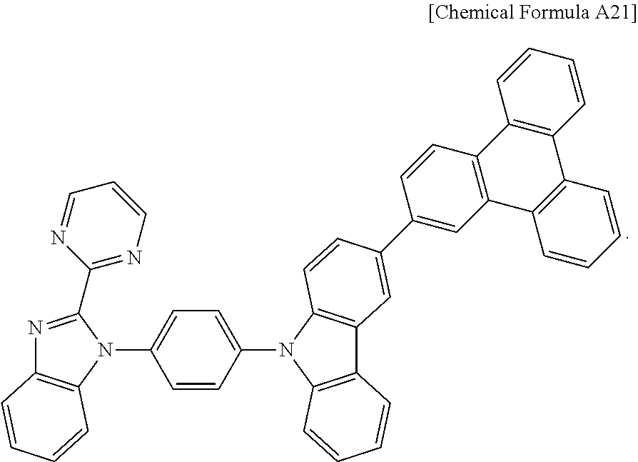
N1=C(C2=NC=CC=N2)N(C2=CC=C(N3C4=C(C5=C3C=CC(C3=CC6=C(C=C3)C3=C(C7=C6C=CC=C7)C=CC=C3)=C5)C=CC=C4)C=C2)C2=C1C=CC=C2
